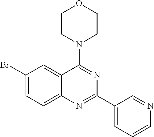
C1(Br)=CC=C2C(=C1)C(N1CCOCC1)=NC(C1=CC=CN=C1)=N2
